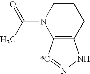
C12=C([*C]=NN1)N(C(C)=O)CCC2
